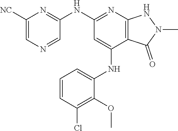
C1(NC2=NC3=C(C(NC4=CC=CC(Cl)=C4OC)=C2)C(=O)N(C)N3)=NC([NC])=CN=C1
